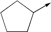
C1CC(->C)CC1
